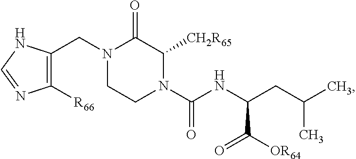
C1([R66])=C(CN2CCN(C(NC(CC(C)C)C([OR64])=O)=O)C([CH2R65])C2=O)NC=N1
